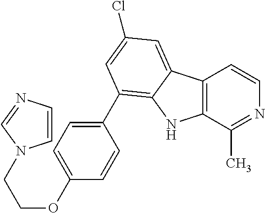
C12=C(C(C)=NC=C1)NC1=C(C3=CC=C(OCCN4C=CN=C4)C=C3)C=C(Cl)C=C21
